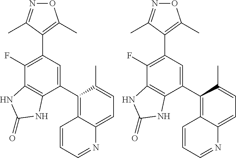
O1N=C(C)C(C2=C(F)C3=C(C(C4=C5C(=CC=C4C)N=CC=C5)=C2)NC(=O)N3)=C1C.O1N=C(C)C(C2=C(F)C3=C(C(C4=C5C(=CC=C4C)N=CC=C5)=C2)NC(=O)N3)=C1C
